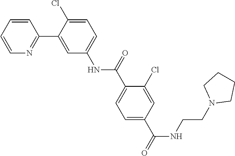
C1=CN=C(C2=CC(NC(C3=CC=C(C(NCCN4CCCC4)=O)C=C3Cl)=O)=CC=C2Cl)C=C1
